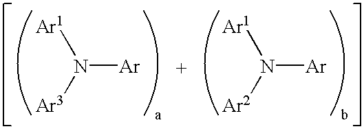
N([Ar])([Ar3])[Ar1].N([Ar])([Ar2])[Ar1]
